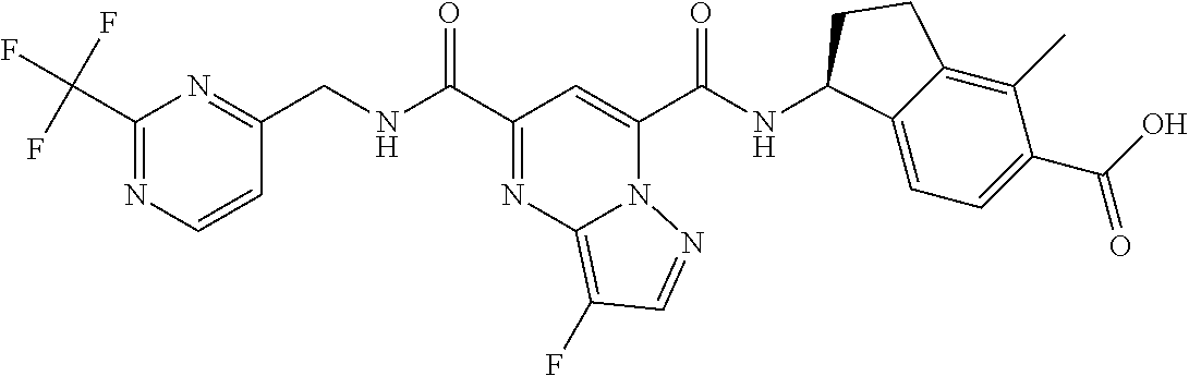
N12C(C(NC3C4=CC=C(C(O)=O)C(C)=C4CC3)=O)=CC(C(NCC3=NC(C(F)(F)F)=NC=C3)=O)=NC1=C(F)C=N2
